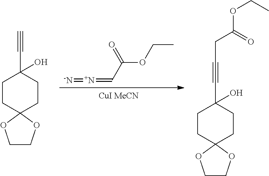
[CuI MeCN].[-N]=[N+]=CC(OCC)=O.C1CC2(CCC1(O)C#CCC(OCC)=O)OCCO2.C1CC2(CCC1(O)C#C)OCCO2
